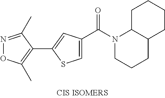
C1=C(C(N2CCCC3C2CCCC3)=O)C=C(C2=C(C)ON=C2C)S1
